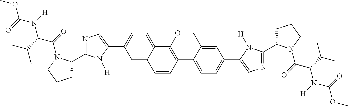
C1=CC2=C(C3=CC=C(C4=CN=C(C5CCCN5C(=O)C(N(C(=O)OC)[H])C(C)C)N4[H])C=C13)OCC1=CC(C3=CN=C(C4CCCN4C(=O)C(C(C)C)N([H])C(=O)OC)N3[H])=CC=C21
